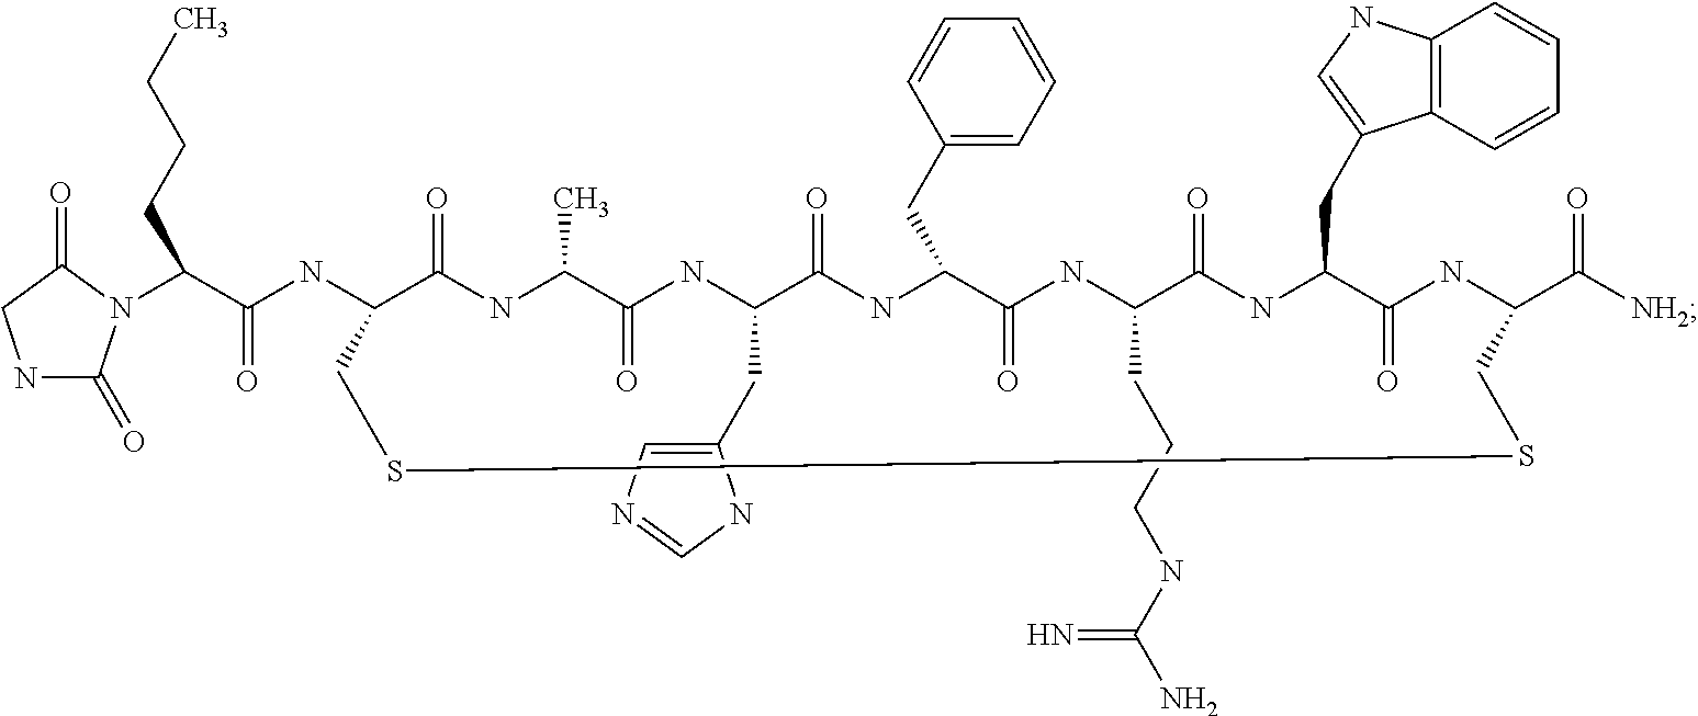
C1(NC(C(N2C(=O)NCC2=O)CCCC)=O)C(=O)NC(C)C(=O)NC(CC2=CN=CN2)C(=O)NC(CC2=CC=CC=C2)C(=O)NC(CCCNC(N)=N)C(=O)NC(CC2=CNC3=C2C=CC=C3)C(=O)NC(C([NH2])=O)CSSC1
